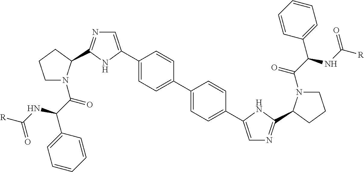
C1=CC=CC(C(C(=O)N2CCCC2C2=NC=C(C3=CC=C(C4=CC=C(C5=CN=C(C6CCCN6C(C(C6=CC=CC=C6)NC([R])=O)=O)N5)C=C4)C=C3)N2)NC([R])=O)=C1
